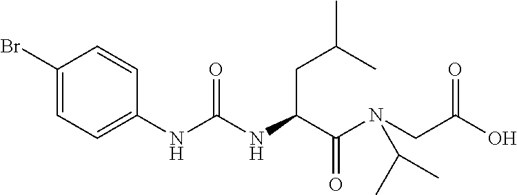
C1(Br)=CC=C(NC(=O)NC(CC(C)C)C(=O)N(CC(=O)O)C(C)C)C=C1
